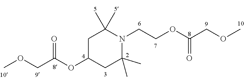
C1C(OC(COC)=O)CC(C)(C)N(CCOC(COC)=O)C1(C)C
